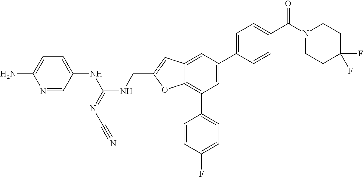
N1=CC(NC(NCC2=CC3=CC(C4=CC=C(C(N5CCC(F)(F)CC5)=O)C=C4)=CC(C4=CC=C(F)C=C4)=C3O2)=NC#N)=CC=C1N
